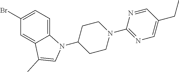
BrC1=CC=C2C(=C1)C(C)=CN2C1CCN(C2=NC=C(CC)C=N2)CC1
